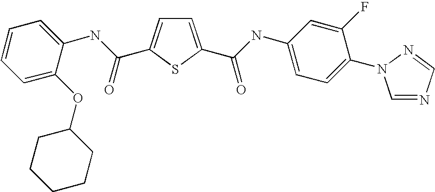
C1=C(C(=O)NC2=CC=C(N3C=NC=N3)C(F)=C2)SC(C(NC2=CC=CC=C2OC2CCCCC2)=O)=C1
